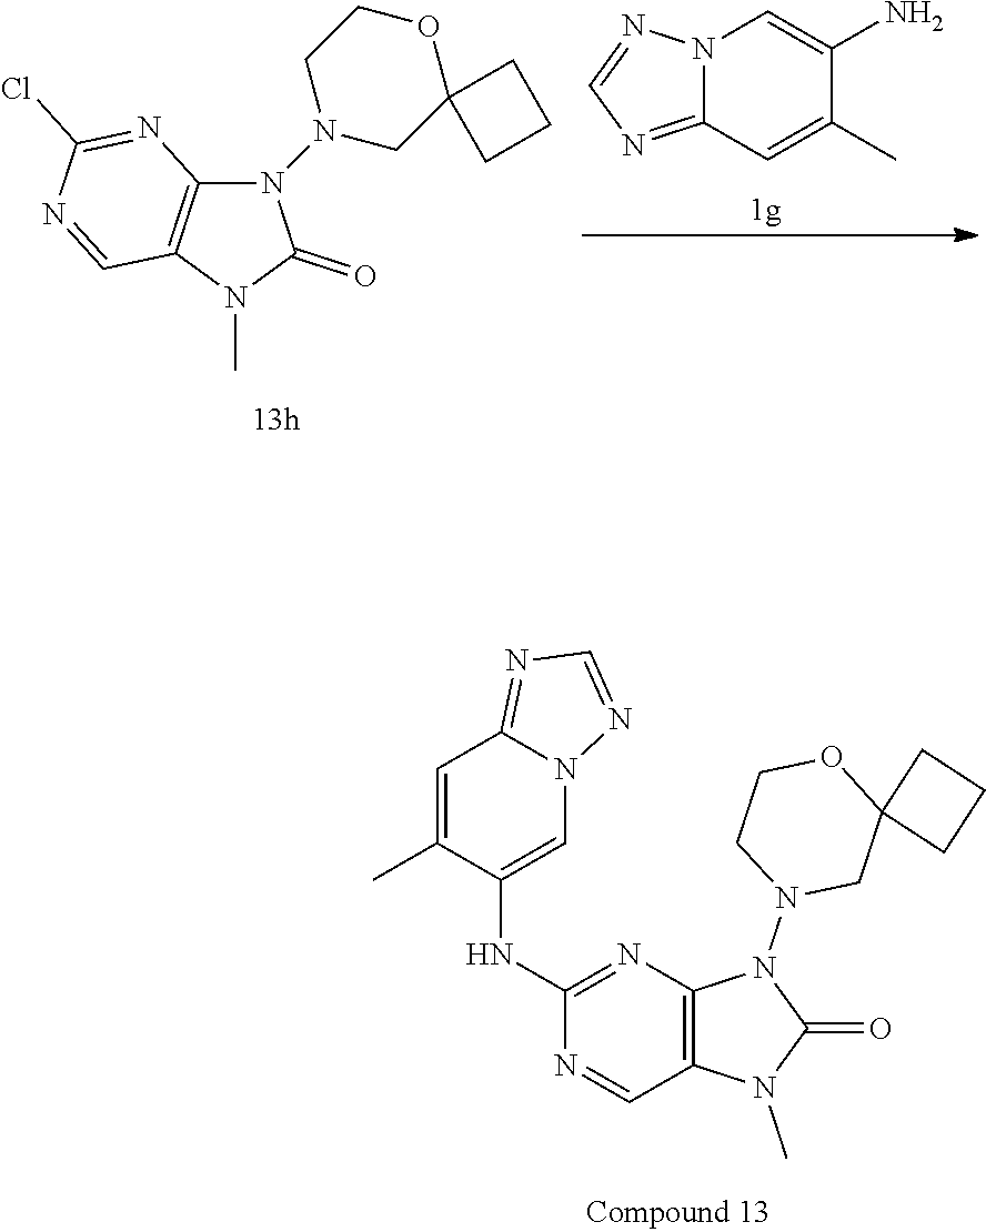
N1(N2CC3(OCC2)CCC3)C2=C(C=NC(Cl)=N2)N(C)C1=O.N12C(=NC=N1)C=C(C)C(N)=C2.C1(NC2=CN3C(=NC=N3)C=C2C)=NC2=C(C=N1)N(C)C(=O)N2N1CC2(OCC1)CCC2
